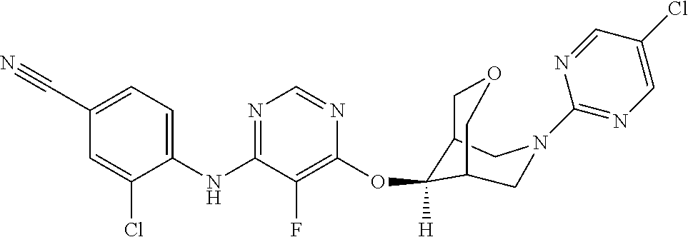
C1(NC2=NC=NC(OC3([H])C4COCC3CN(C3=NC=C(Cl)C=N3)C4)=C2F)=CC=C(C#N)C=C1Cl
